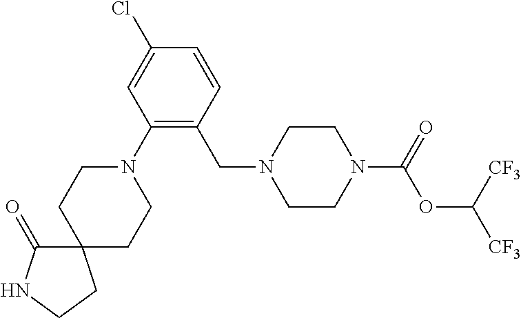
C1=CC(CN2CCN(C(=O)OC([CF3])[CF3])CC2)=C(N2CCC3(CC2)C(=O)NCC3)C=C1Cl
